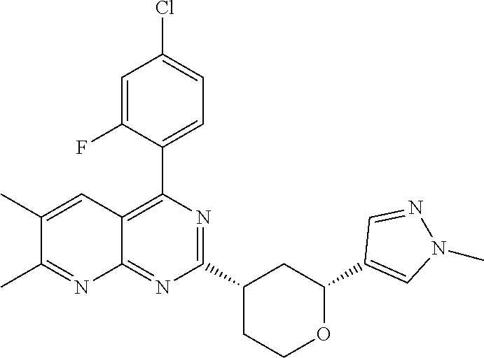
C1(C2=CN(C)N=C2)OCCC(C2=NC(C3=CC=C(Cl)C=C3F)=C3C(=N2)N=C(C)C(C)=C3)C1
